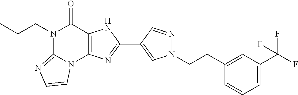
N1(CCC)C2=NC=CN2C2=C(C1=O)NC(C1=CN(CCC3=CC(C(F)(F)F)=CC=C3)N=C1)=N2
